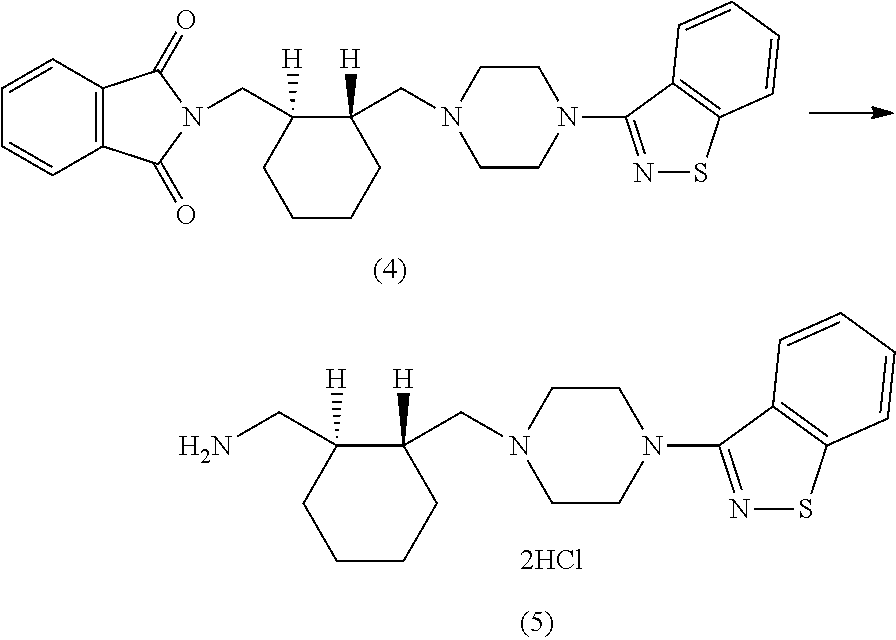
C1CN(C2=NSC3=C2C=CC=C3)CCN1CC1([H])C(CN2C(=O)C3=C(C=CC=C3)C2=O)([H])CCCC1.C1CN(C2=NSC3=C2C=CC=C3)CCN1CC1([H])C(CN)([H])CCCC1
